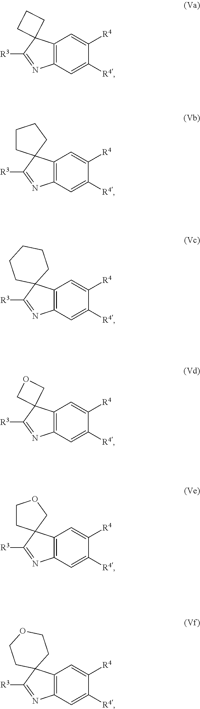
C12=C(C=C([R4])C([R4])=C1)N=C([R3])C21CCC1.C12=C(C=C([R4])C([R4])=C1)N=C([R3])C21CCCC1.C12=C(C=C([R4])C([R4])=C1)N=C([R3])C21CCCCC1.C12=C(C=C([R4])C([R4])=C1)N=C([R3])C21COCC1.C12=C(C=C([R4])C([R4])=C1)N=C([R3])C21CCOCC1.C12=C(C=C([R4])C([R4])=C1)N=C([R3])C21COC1
